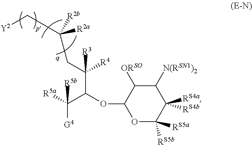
O1C([RS5b])([RS5a])C([RS4b])([RS4a])C([N(RSN1)2])C([ORSO])C1OC(C([R5a])([G4])[R5b])C(CC([R2a])([R2b])C[Y2])([R4])[R3]
